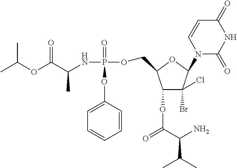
CC(OC(C(NP(=O)(OC1=CC=CC=C1)OCC1C(OC(=O)C(N)C(C)C)C(Br)(Cl)C(N2C(=O)NC(=O)C=C2)O1)C)=O)C
